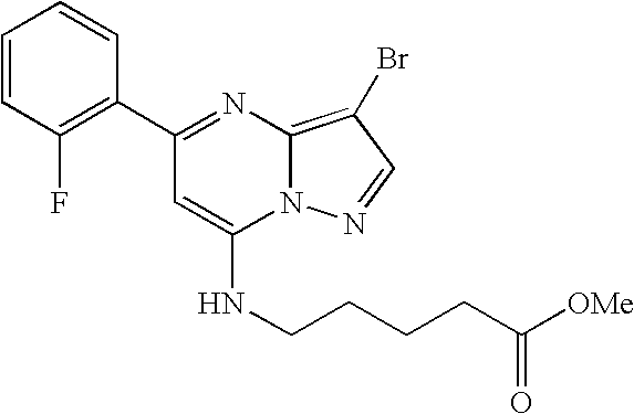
C1(C2=NC3=C(Br)C=NN3C(NCCCCC([OMe])=O)=C2)=C(F)C=CC=C1
